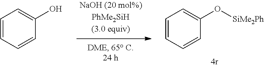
C1=CC=CC(O[SiMe2Ph])=C1.C1=CC=CC(O)=C1
